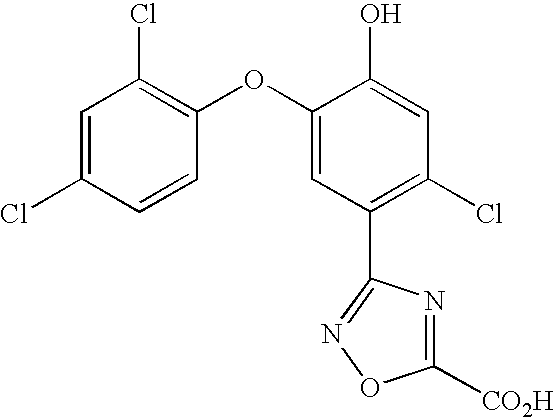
C1=C(Cl)C=CC(OC2=CC(C3=NOC([CO2H])=N3)=C(Cl)C=C2O)=C1Cl
